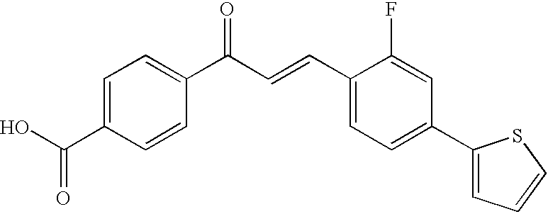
C1=C(C(O)=O)C=CC(C(=O)C=CC2=CC=C(C3=CC=CS3)C=C2F)=C1
